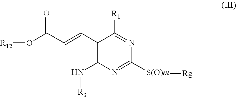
C(=CC1=C(N[R3])N=C([S(O)m][Rg])N=C1[R1])C(O[R12])=O
